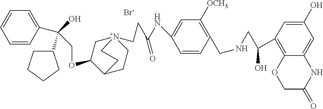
[Br-].C(OC1C[N+]2(CCC(NC3=CC([OCH3])=C(CNCC(C4=C5C(=CC(O)=C4)NC(=O)CO5)O)C=C3)=O)CCC1CC2)C(O)(C1CCCC1)C1=CC=CC=C1
